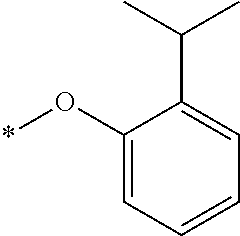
C1(O*)=CC=CC=C1C(C)C
